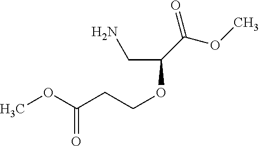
NCC(OCCC(OC)=O)C(=O)OC
